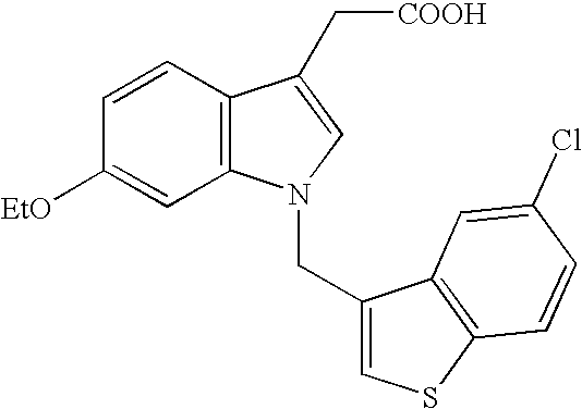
C1([EtO])=CC2=C(C=C1)C(C[COOH])=CN2CC1=CSC2=C1C=C(Cl)C=C2
